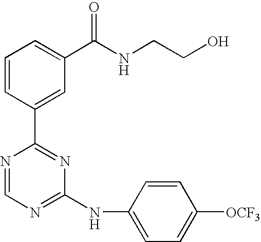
C1=CC(C2=NC(NC3=CC=C([OCF3])C=C3)=NC=N2)=CC(C(NCCO)=O)=C1
